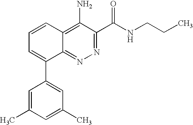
C1=CC2=C(N)C(C(NCCC)=O)=NN=C2C(C2=CC(C)=CC(C)=C2)=C1
